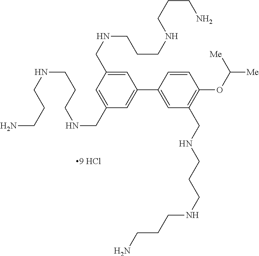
C(NCC1=CC(C2=CC(CNCCCNCCCN)=C(OC([Me])[Me])C=C2)=CC(CNCCCNCCCN)=C1)CCNCCCN
